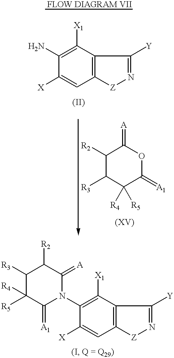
C12=C(C([X1])=C(N)C([X])=C1)C([Y])=N[Z]2.C1([R2])C([R3])C([R4])([R5])C(=[A1])OC1=[A].C12=C(C([X1])=C(N3C(=[A1])C([R4])([R5])C([R3])C([R2])C3=[A])C([X])=C1)C([Y])=N[Z]2
